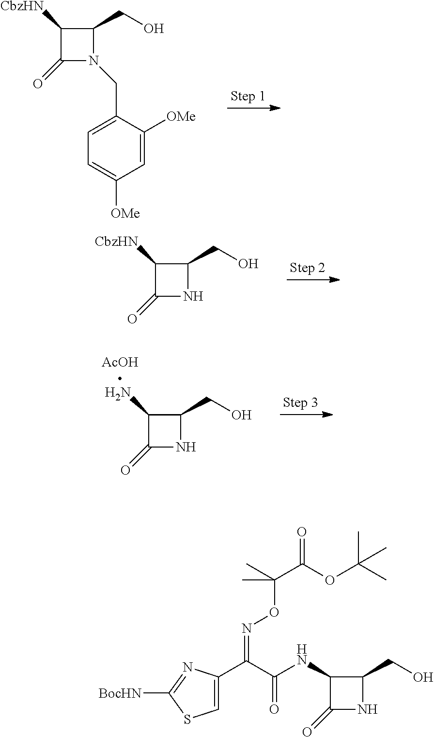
[CbzHN]C1C(=O)N(CC2=CC=C([OMe])C=C2[OMe])C1CO.[CbzHN]C1C(=O)NC1CO.NC1C(=O)NC1CO.N(C1C(=O)NC1CO)C(C(C1=CSC([BocHN])=N1)=NOC(C(OC(C)(C)C)=O)(C)C)=O
